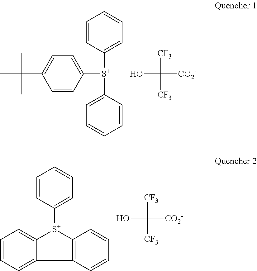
C1=CC([S+](C2=CC=CC=C2)C2=CC=CC=C2)=CC=C1C(C)(C)C.OC([CO2-])([CF3])[CF3].C1=C2C(=CC=C1)[S+](C1=CC=CC=C1)C1=C2C=CC=C1.OC([CO2-])([CF3])[CF3]
